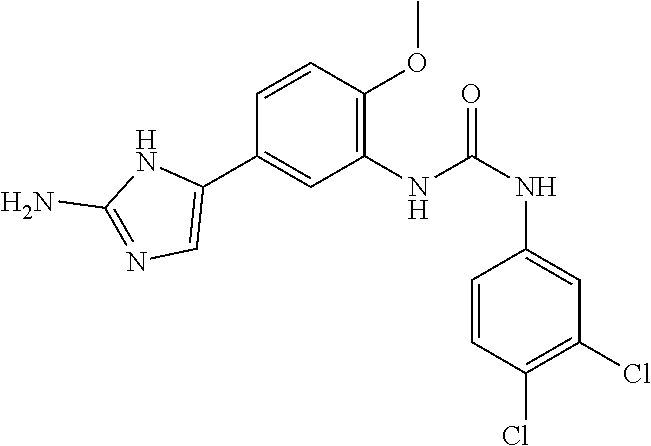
C1(NC(NC2=CC(Cl)=C(Cl)C=C2)=O)=C(OC)C=CC(C2=CN=C(N)N2)=C1
